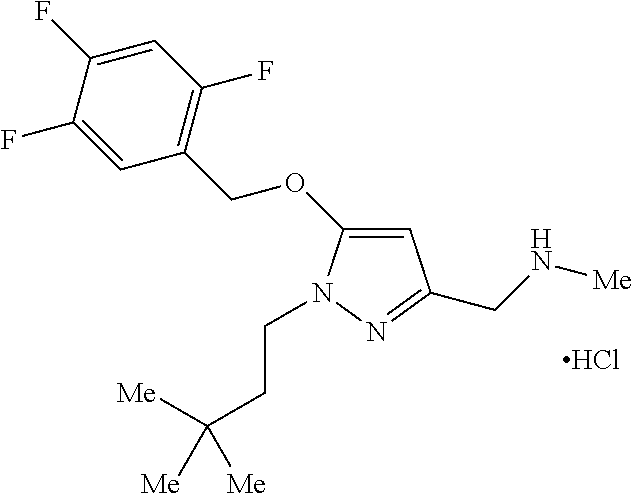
C1=C(OCC2=C(F)C=C(F)C(F)=C2)N(CCC([Me])([Me])[Me])N=C1CN[Me].Cl
